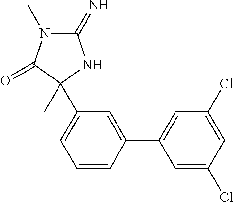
C1=CC(C2=CC(Cl)=CC(Cl)=C2)=CC(C2(C)C(=O)N(C)C(=N)N2)=C1
